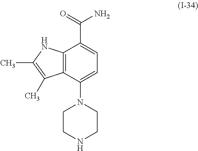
C12=C(C(N3CCNCC3)=CC=C1C(=O)N)C(C)=C(C)N2
